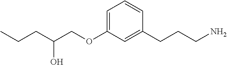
C1=C(OCC(CCC)O)C=C(CCCN)C=C1
